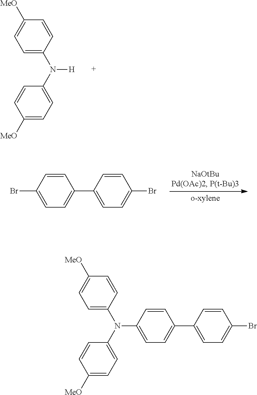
C1(N([H])C2=CC=C([MeO])C=C2)=CC=C([MeO])C=C1.C1=C(Br)C=CC(C2=CC=C(Br)C=C2)=C1.C1=C(N(C2=CC=C([MeO])C=C2)C2=CC=C([MeO])C=C2)C=CC(C2=CC=C(Br)C=C2)=C1
